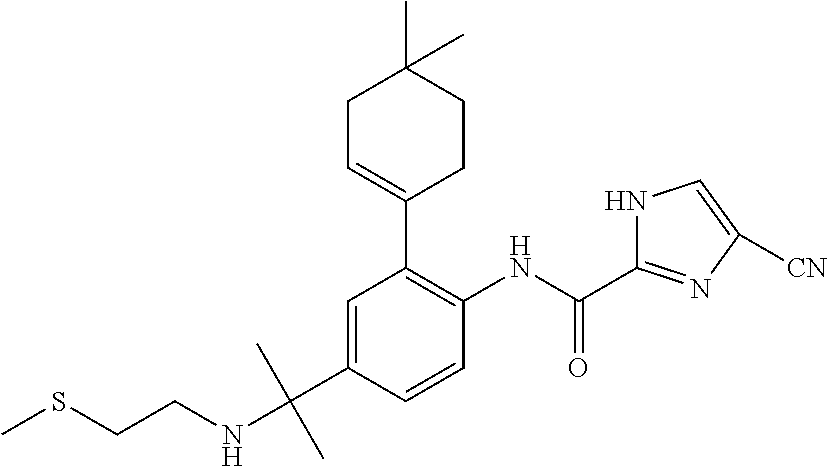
C1=C(C(NCCSC)(C)C)C=CC(NC(=O)C2=NC([CN])=CN2)=C1C1=CCC(C)(C)CC1
